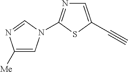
C1=C(C#C)SC(N2C=C([Me])N=C2)=N1
